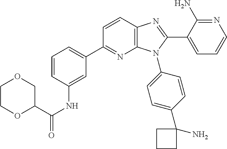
C12=C(C=CC(C3=CC=CC(NC(=O)C4COCCO4)=C3)=N1)N=C(C1=CC=CN=C1N)N2C1=CC=C(C2(N)CCC2)C=C1
